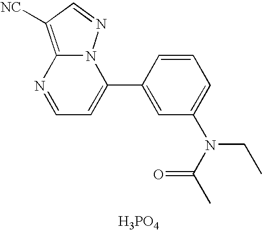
C1=NC2=C([NC])C=NN2C(C2=CC(N(CC)C(C)=O)=CC=C2)=C1.[H3PO4]
